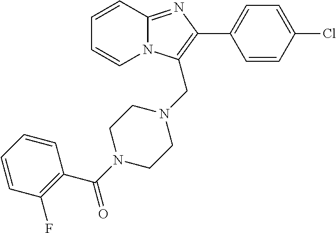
ClC1=CC=C(C2=C(CN3CCN(C(=O)C4=C(F)C=CC=C4)CC3)N3C(=N2)C=CC=C3)C=C1
